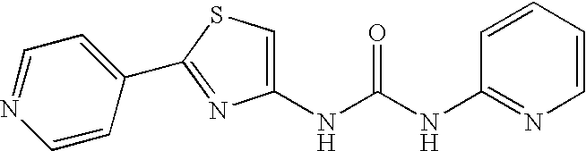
C1(NC(NC2=NC=CC=C2)=O)=CSC(C2=CC=NC=C2)=N1
